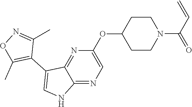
O(C1CCN(C(C=C)=O)CC1)C1=CN=C2C(=N1)C(C1=C(C)ON=C1C)=CN2
